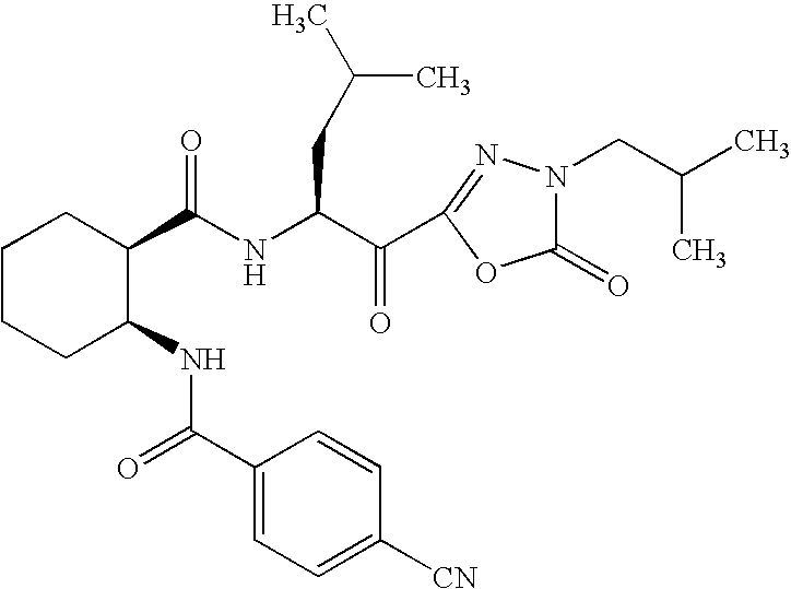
N(C(C(C1=NN(CC(C)C)C(=O)O1)=O)CC(C)C)C(C1CCCCC1NC(=O)C1=CC=C([CN])C=C1)=O
